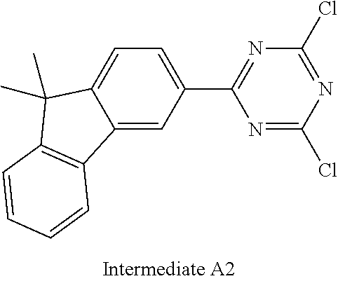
N1=C(C2=CC=C3C(=C2)C2=C(C3(C)C)C=CC=C2)N=C(Cl)N=C1Cl
